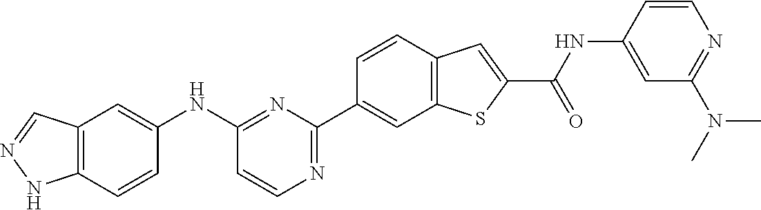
N(C)(C1=NC=CC(NC(C2=CC3=C(C=C(C4=NC=CC(NC5=CC6=C(NN=C6)C=C5)=N4)C=C3)S2)=O)=C1)C
